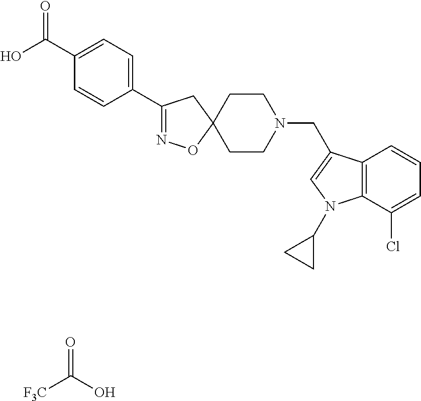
O=C(O)[F3C].O=C(C1=CC=C(C2=NOC3(C2)CCN(CC2=CN(C4CC4)C4=C2C=CC=C4Cl)CC3)C=C1)O
